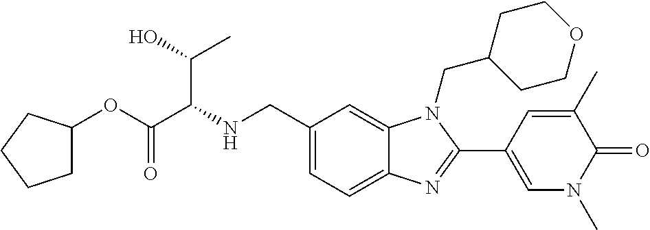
N(CC1=CC=C2C(=C1)N(CC1CCOCC1)C(C1=CN(C)C(=O)C(C)=C1)=N2)C(C(OC1CCCC1)=O)C(O)C
